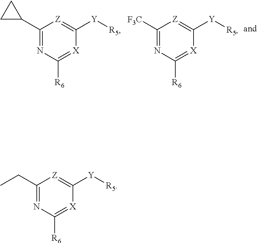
C1(C2CC2)=NC([R6])=[X]C([Y][R5])=[Z]1.C1([F3C])=NC([R6])=[X]C([Y][R5])=[Z]1.C1(CC)=NC([R6])=[X]C([Y][R5])=[Z]1
